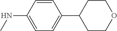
C1=CC(NC)=CC=C1C1CCOCC1
